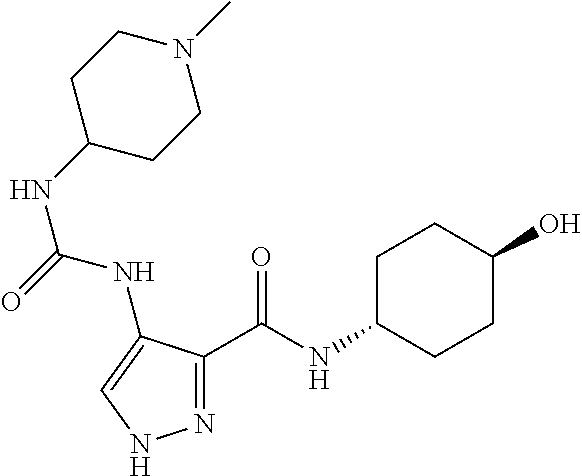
N1=C(C(NC2CCC(O)CC2)=O)C(NC(=O)NC2CCN(C)CC2)=CN1
